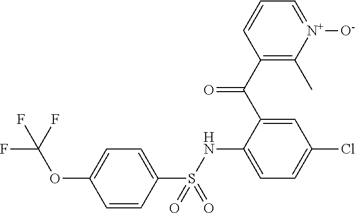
C1=CC(S(NC2=CC=C(Cl)C=C2C(C2=C(C)[N+]([O-])=CC=C2)=O)(=O)=O)=CC=C1OC(F)(F)F
